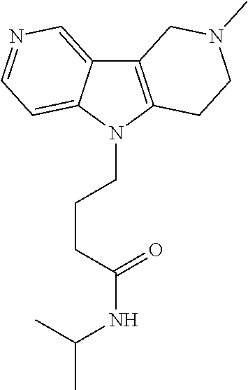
C12=C(N(CCCC(NC(C)C)=O)C3=CC=NC=C13)CCN(C)C2
